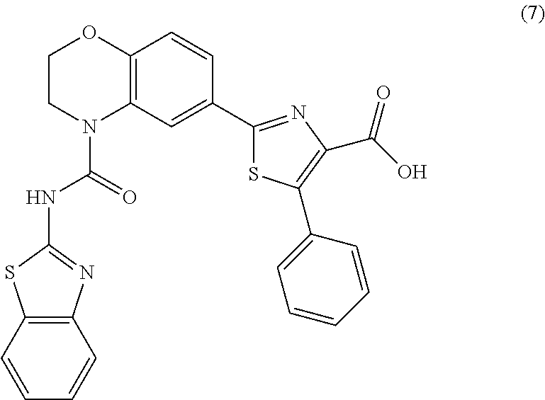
C1CN(C(=O)NC2=NC3=C(S2)C=CC=C3)C2=C(O1)C=CC(C1=NC(C(O)=O)=C(C3=CC=CC=C3)S1)=C2
